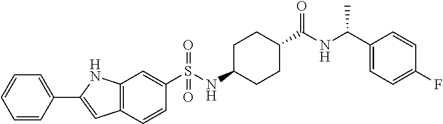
C1(C2=CC=CC=C2)=CC2=C(N1)C=C(S(NC1CCC(C(NC(C3=CC=C(F)C=C3)C)=O)CC1)(=O)=O)C=C2
